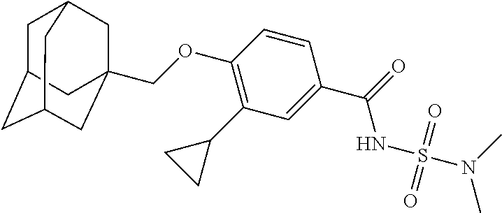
C(OC1=C(C2CC2)C=C(C(=O)NS(=O)(=O)N(C)C)C=C1)C12CC3CC(CC(C1)C3)C2
